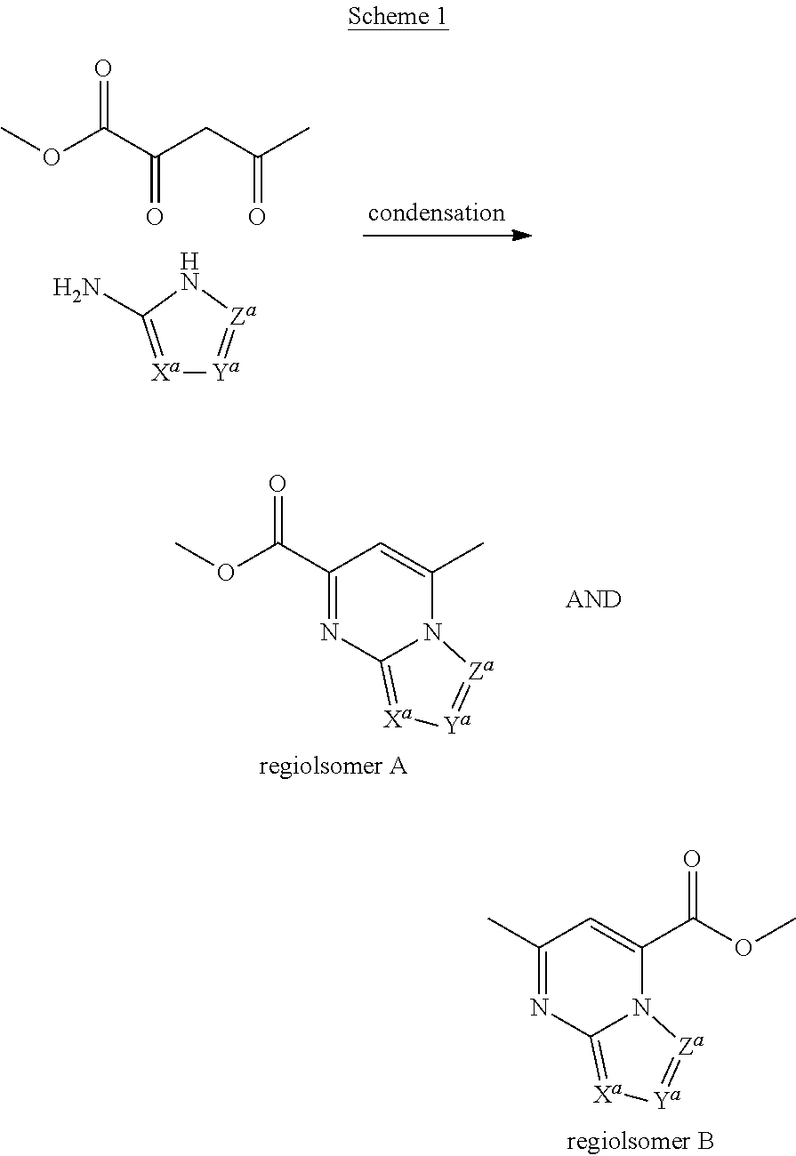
C1(C)=NC2=[Xa][Ya]=[Za]N2C(C(OC)=O)=C1.O=C(C(CC(C)=O)=O)OC.[Xa]1=C(N)N[Za]=[Ya]1.C1(C(OC)=O)=NC2=[Xa][Ya]=[Za]N2C(C)=C1
